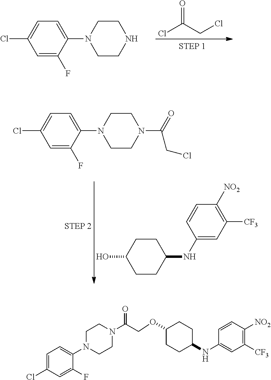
ClC(CCl)=O.C1=C(F)C(N2CCNCC2)=CC=C1Cl.C1=C(F)C(N2CCN(C(=O)CCl)CC2)=CC=C1Cl.C1CC(NC2=CC([CF3])=C([NO2])C=C2)CCC1O.C1([CF3])=C([NO2])C=CC(NC2CCC(OCC(N3CCN(C4=CC=C(Cl)C=C4F)CC3)=O)CC2)=C1
